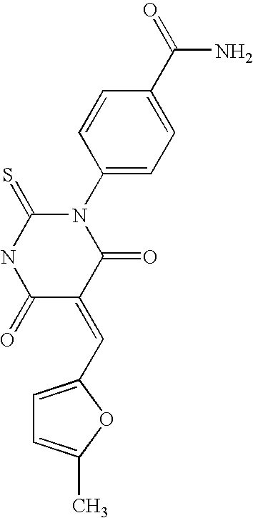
C1(N2C(=S)NC(=O)C(=CC3=CC=C(C)O3)C2=O)=CC=C(C(=O)N)C=C1
